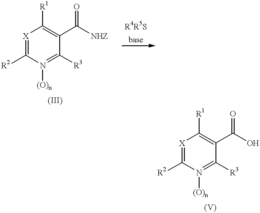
[X]1=C([R2])N([(O)n])=C([R3])C(C([NHZ])=O)=C1[R1].[X]1=C([R2])N([(O)n])=C([R3])C(C(O)=O)=C1[R1]
